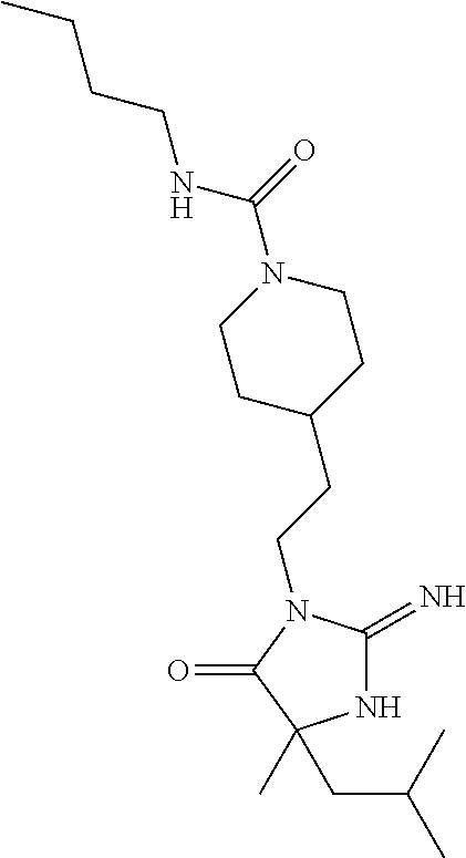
N1C(=N)N(CCC2CCN(C(=O)NCCCC)CC2)C(=O)C1(C)CC(C)C
